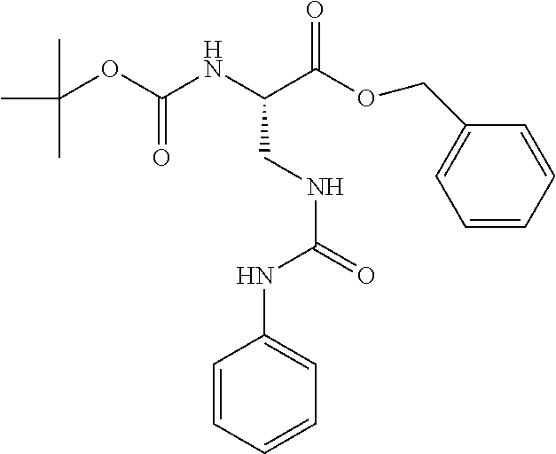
C(OC(NC(C(OCC1=CC=CC=C1)=O)CNC(=O)NC1=CC=CC=C1)=O)(C)(C)C
